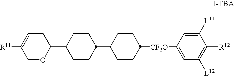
C1CC(C2CCC([CF2O]C3=CC([L12])=C([R12])C([L11])=C3)CC2)CCC1C1CC=C([R11])CO1
